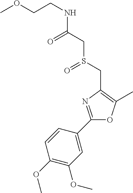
O(CCNC(CS(CC1=C(C)OC(C2=CC(OC)=C(OC)C=C2)=N1)=O)=O)C
